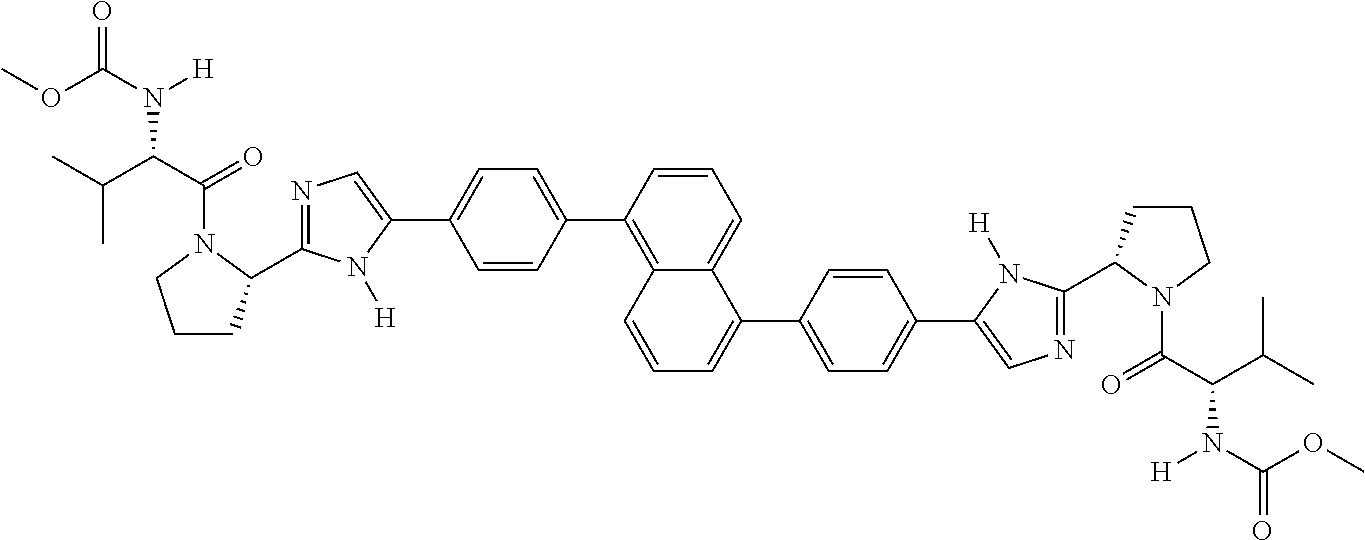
C1=CC(C2=CC=C(C3=CN=C(C4CCCN4C(=O)C(N([H])C(=O)OC)C(C)C)N3[H])C=C2)=C2C(=C1)C(C1=CC=C(C3=CN=C(C4CCCN4C(=O)C(N([H])C(=O)OC)C(C)C)N3[H])C=C1)=CC=C2
